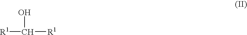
[R1]C([R1])O
